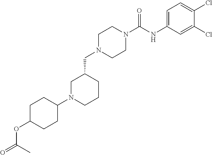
C1N(CC2CN(C3CCC(OC(=O)C)CC3)CCC2)CCN(C(NC2=CC=C(Cl)C(Cl)=C2)=O)C1
